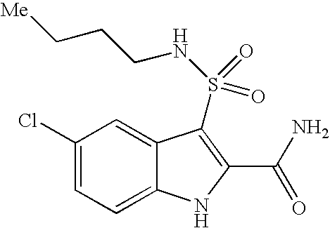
C1(Cl)=CC=C2C(=C1)C(S(NCCC[Me])(=O)=O)=C(C(N)=O)N2
